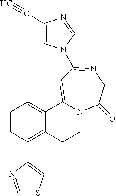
C1=CC(C2=CSC=N2)=C2C(=C1)C1=CC(N3C=C(C#C)N=C3)=NCC(=O)N1CC2
